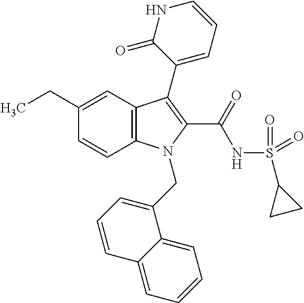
C1(CC)=CC2=C(C=C1)N(CC1=CC=CC3=CC=CC=C13)C(C(NS(C1CC1)(=O)=O)=O)=C2C1=CC=CNC1=O
